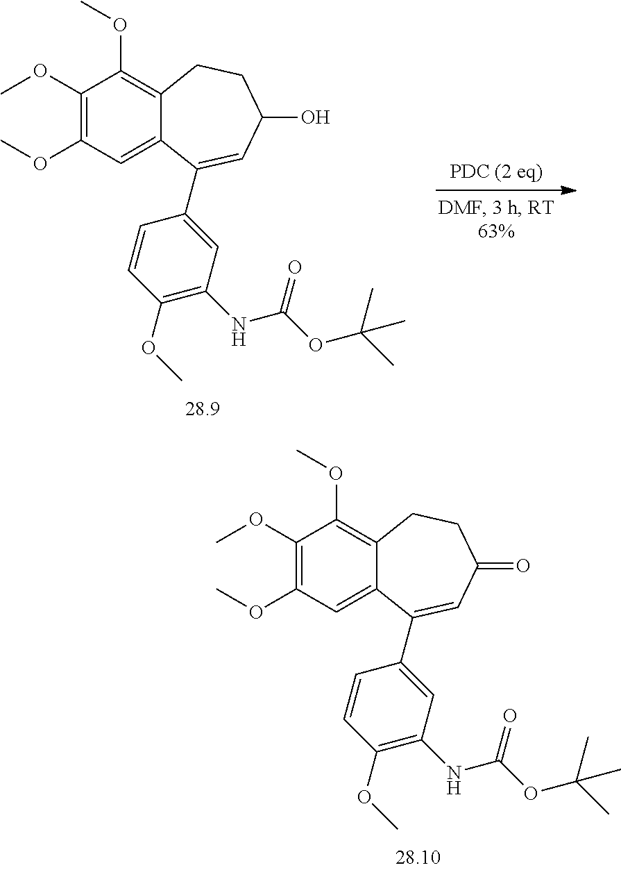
C1(OC)=C(OC)C=C2C(=C1OC)CCC(O)C=C2C1=CC(NC(OC(C)(C)C)=O)=C(OC)C=C1.C1(OC)=C(OC)C=C2C(=C1OC)CCC(=O)C=C2C1=CC(NC(OC(C)(C)C)=O)=C(OC)C=C1
